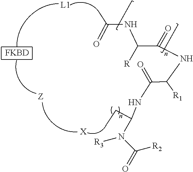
[L1].[X].[FKBD].N(C(C(=O)NC([R1])C(=O)NC(CC)N([R3])C([R2])=O)[R])C(=O)C
